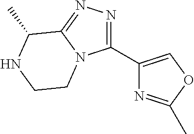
C1(C2=COC(C)=N2)=NN=C2N1CCNC2C
